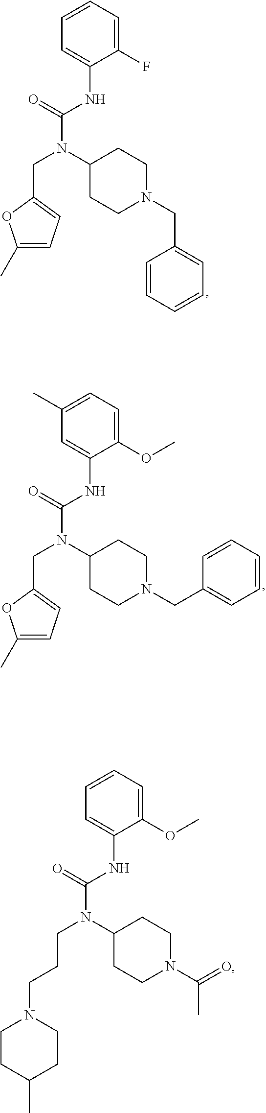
C1(NC(N(CCCN2CCC(C)CC2)C2CCN(C(C)=O)CC2)=O)=CC=CC=C1OC.C1(NC(N(CC2=CC=C(C)O2)C2CCN(CC3=CC=CC=C3)CC2)=O)=CC=CC=C1F.C1(NC(N(CC2=CC=C(C)O2)C2CCN(CC3=CC=CC=C3)CC2)=O)=CC(C)=CC=C1OC
